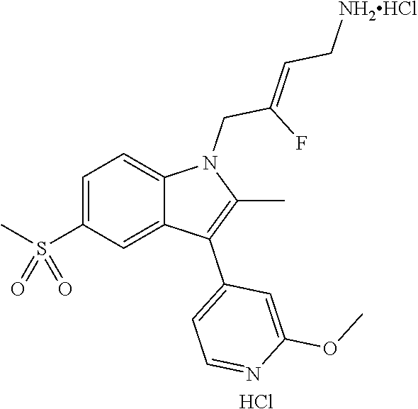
C1=C(S(C)(=O)=O)C=C2C(=C1)N(CC(F)=CC[NH2HCl])C(C)=C2C1=CC=NC(OC)=C1.Cl
